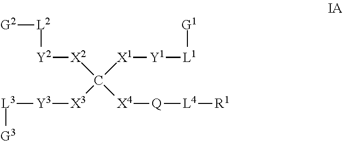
[Y2]([X2]C([X1][Y1][L1][G1])([X3][Y3][L3][G3])[X4][Q][L4][R1])[L2][G2]
